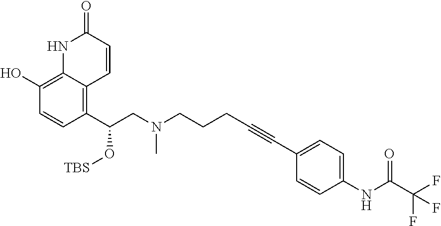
C1(C(CN(CCCC#CC2=CC=C(NC(C(F)(F)F)=O)C=C2)C)O[TBS])=C2C(=C(O)C=C1)NC(=O)C=C2
